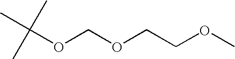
C(OCOCCOC)(C)(C)C
